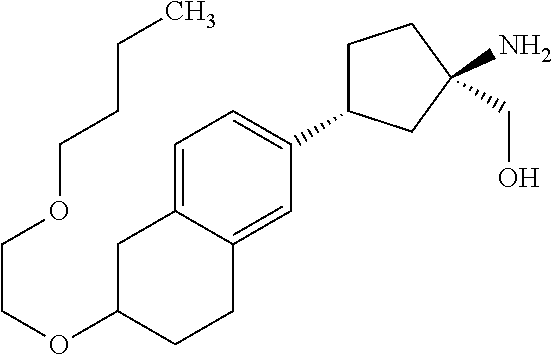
O(C1CCC2=CC(C3CCC(N)(CO)C3)=CC=C2C1)CCOCCCC
